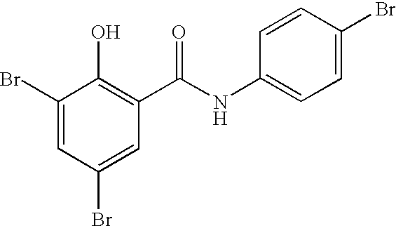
C1(Br)=CC(Br)=CC(C(NC2=CC=C(Br)C=C2)=O)=C1O
